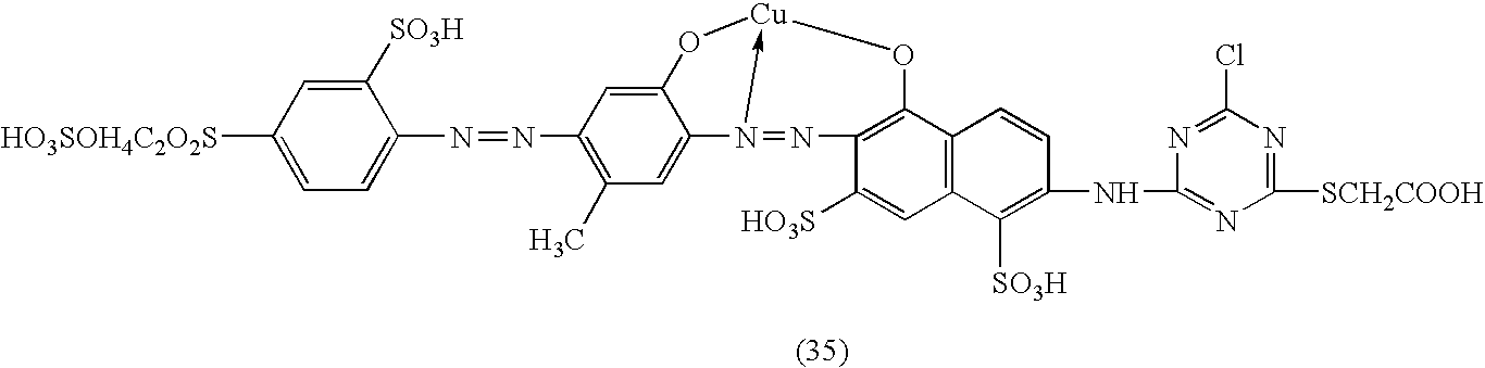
C12=CC(N=NC3=CC=C([HO3SOH4C2O2S])C=C3[SO3H])=C(C)C=C1N1->[Cu](O2)OC2=C(N=1)C([HO3S])=CC1=C2C=CC(NC2=NC([SCH2COOH])=NC(Cl)=N2)=C1[SO3H]
